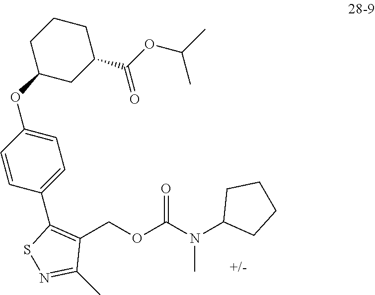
C1(COC(N(C2CCCC2)C)=O)=C(C2=CC=C(OC3CC(C(OC(C)C)=O)CCC3)C=C2)SN=C1C
